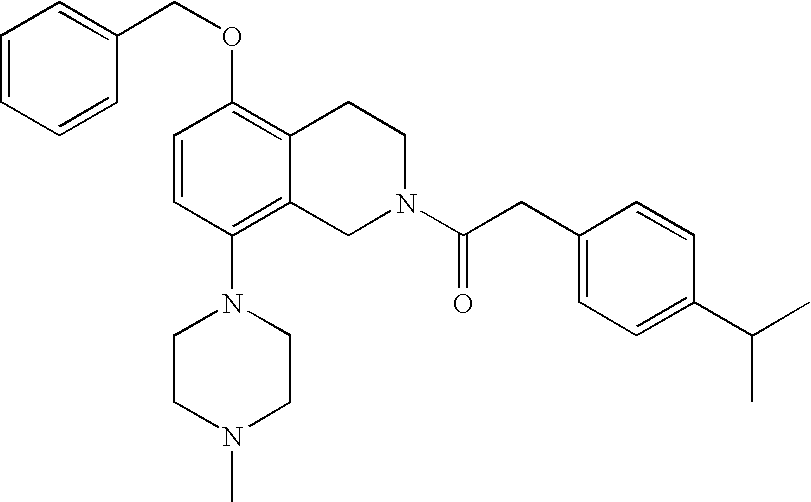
C1=CC=CC(COC2=C3C(=C(N4CCN(C)CC4)C=C2)CN(C(CC2=CC=C(C(C)C)C=C2)=O)CC3)=C1
